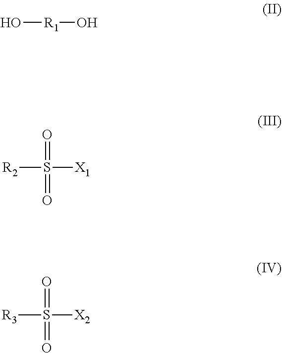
O[R1]O.[R2]S(=O)(=O)[X1].[R3]S(=O)(=O)[X2]
